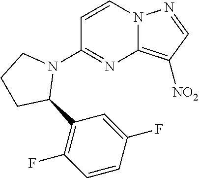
C1=CN2C(=C([NO2])C=N2)N=C1N1CCCC1C1=C(F)C=CC(F)=C1
